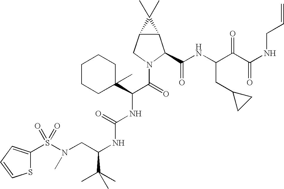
S(N(CC(NC(NC(C(=O)N1C(C(NC(C(C(NCC=C)=O)=O)CC2CC2)=O)C2C(C1)C2(C)C)C1(C)CCCCC1)=O)C(C)(C)C)C)(=O)(=O)C1=CC=CS1
